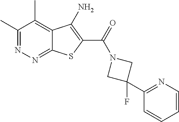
C1(C)=NN=C2C(=C1C)C(N)=C(C(=O)N1CC(C3=NC=CC=C3)(F)C1)S2
